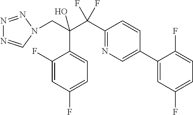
C1(F)=CC(F)=CC=C1C(C(C1=NC=C(C2=CC(F)=CC=C2F)C=C1)(F)F)(CN1C=NN=N1)O
